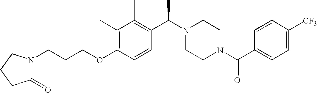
C(CCOC1=C(C)C(C)=C(C(N2CCN(C(C3=CC=C([CF3])C=C3)=O)CC2)C)C=C1)N1C(=O)CCC1
